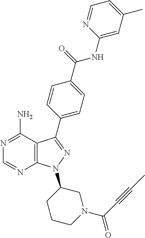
C1=NC2=C(C(N)=N1)C(C1=CC=C(C(=O)NC3=CC(C)=CC=N3)C=C1)=NN2C1CCCN(C(C#CC)=O)C1
